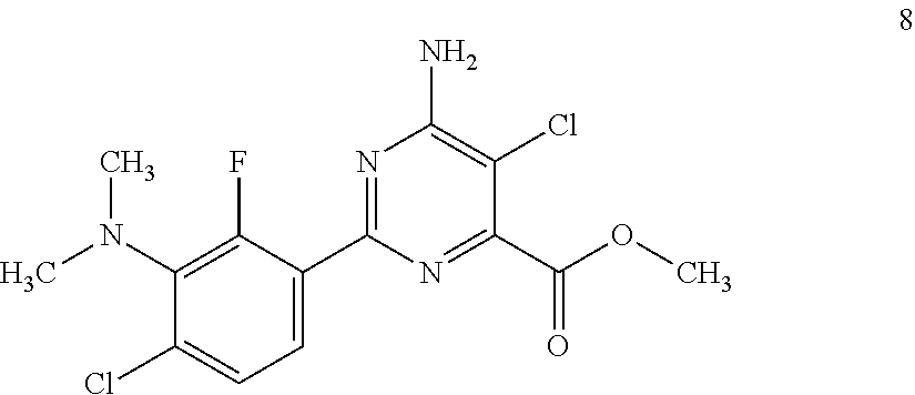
C1(N(C)C)=C(F)C(C2=NC(N)=C(Cl)C(C(OC)=O)=N2)=CC=C1Cl
